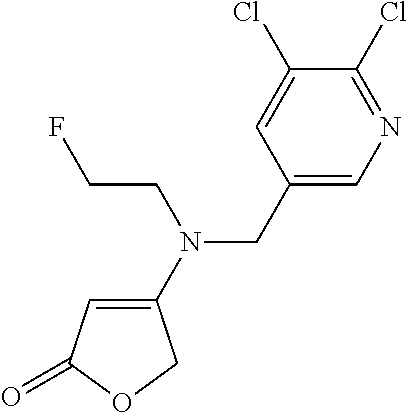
C1(N(CC2=CN=C(Cl)C(Cl)=C2)CCF)=CC(=O)OC1
